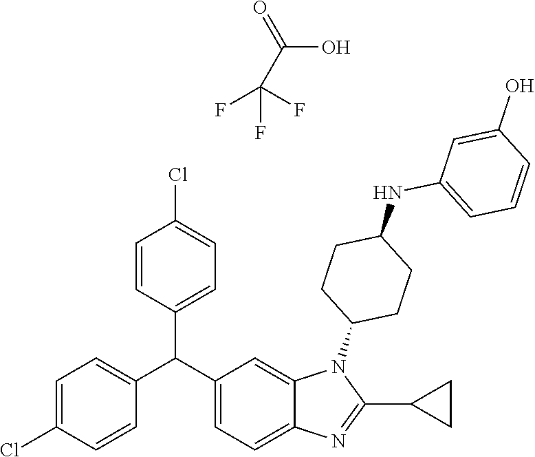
C(O)(=O)C(F)(F)F.C1=C(Cl)C=CC(C(C2=CC=C(Cl)C=C2)C2=CC=C3C(=C2)N(C2CCC(NC4=CC=CC(O)=C4)CC2)C(C2CC2)=N3)=C1
